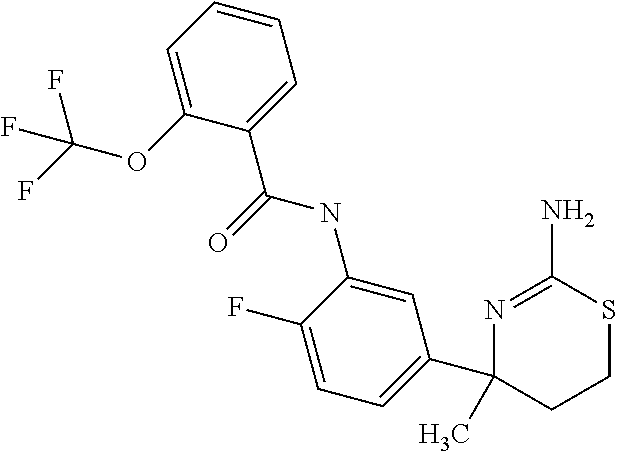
N1=C(N)SCCC1(C)C1=CC=C(F)C(NC(C2=CC=CC=C2OC(F)(F)F)=O)=C1
